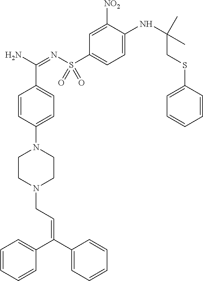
C1=CC(N2CCN(CC=C(C3=CC=CC=C3)C3=CC=CC=C3)CC2)=CC=C1C(N)=NS(C1=CC=C(NC(CSC2=CC=CC=C2)(C)C)C([NO2])=C1)(=O)=O
